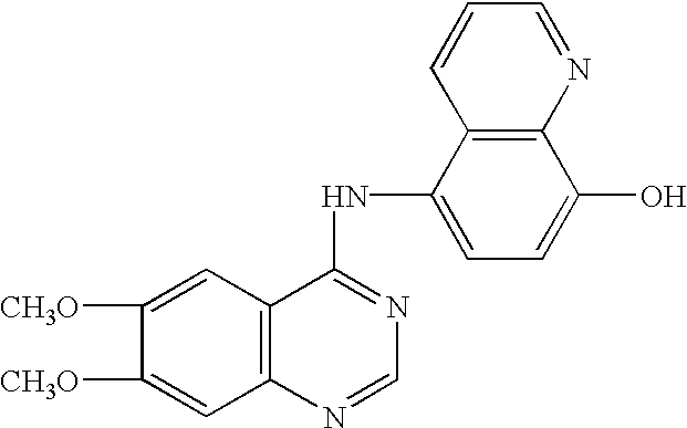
C1([CH3O])=CC2=C(C=C1[CH3O])C(NC1=CC=C(O)C3=C1C=CC=N3)=NC=N2
